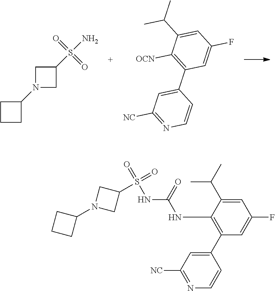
O=S(=O)(N)C1CN(C2CCC2)C1.C1=C(C2=C([OCN])C(C(C)C)=CC(F)=C2)C=CN=C1[NC].O=S(NC(NC1=C(C2=CC([NC])=NC=C2)C=C(F)C=C1C(C)C)=O)(=O)C1CN(C2CCC2)C1
